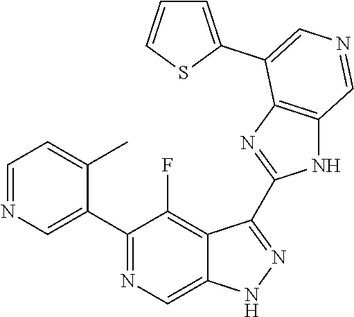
C1(C2=CN=CC=C2C)=NC=C2C(=C1F)C(C1=NC3=C(N1)C=NC=C3C1=CC=CS1)=NN2
